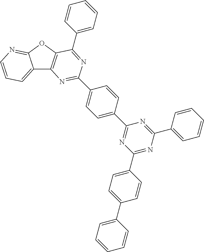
C12=CC=CN=C1OC1=C2N=C(C2=CC=C(C3=NC(C4=CC=C(C5=CC=CC=C5)C=C4)=NC(C4=CC=CC=C4)=N3)C=C2)N=C1C1=CC=CC=C1
